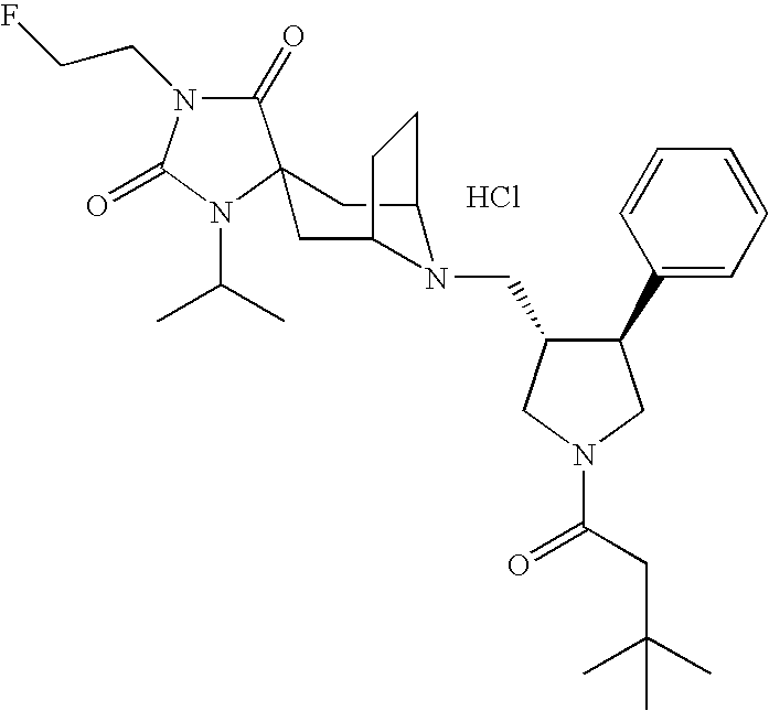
Cl.C1(=O)N(CCF)C(=O)N(C(C)C)C12CC1N(CC3C(C4=CC=CC=C4)CN(C(=O)CC(C)(C)C)C3)C(C2)CC1
